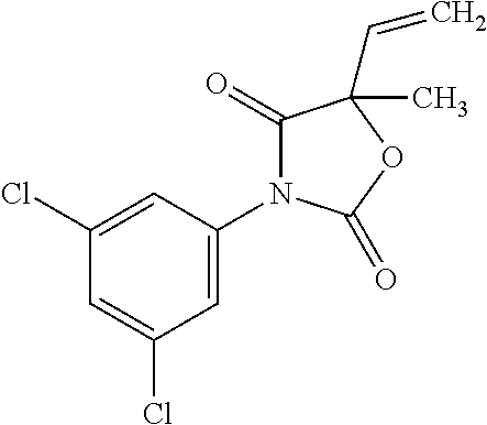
C1=C(N2C(=O)C(C=C)(C)OC2=O)C=C(Cl)C=C1Cl
